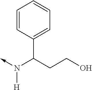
C(N(->C)[H])(C1=CC=CC=C1)CCO
